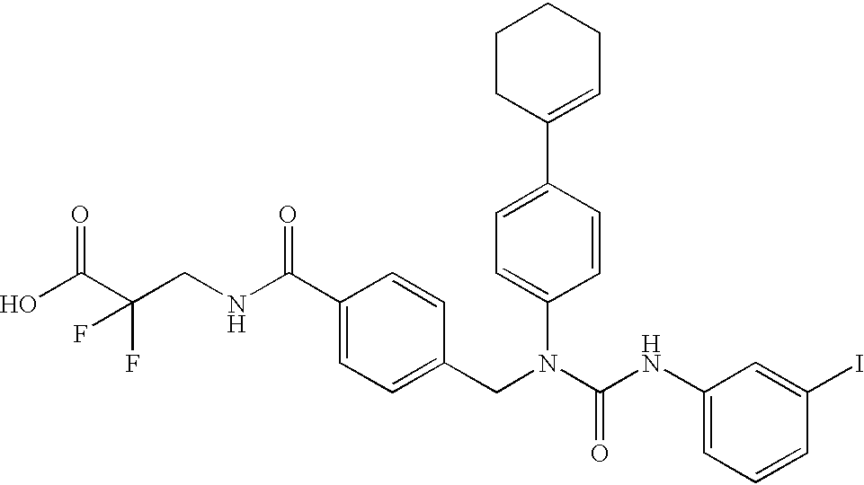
OC(C(CNC(C1=CC=C(CN(C(NC2=CC=CC(I)=C2)=O)C2=CC=C(C3=CCCCC3)C=C2)C=C1)=O)(F)F)=O
